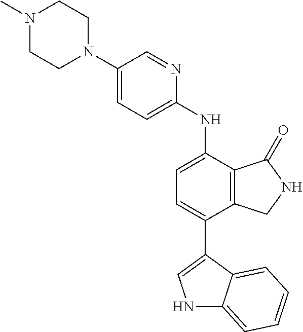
N1(C)CCN(C2=CC=C(NC3=CC=C(C4=CNC5=CC=CC=C54)C4=C3C(=O)NC4)N=C2)CC1
